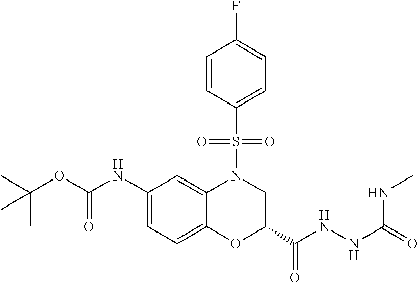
C1(NC(OC(C)(C)C)=O)=CC=C2C(=C1)N(S(=O)(=O)C1=CC=C(F)C=C1)CC(C(=O)NNC(NC)=O)O2
